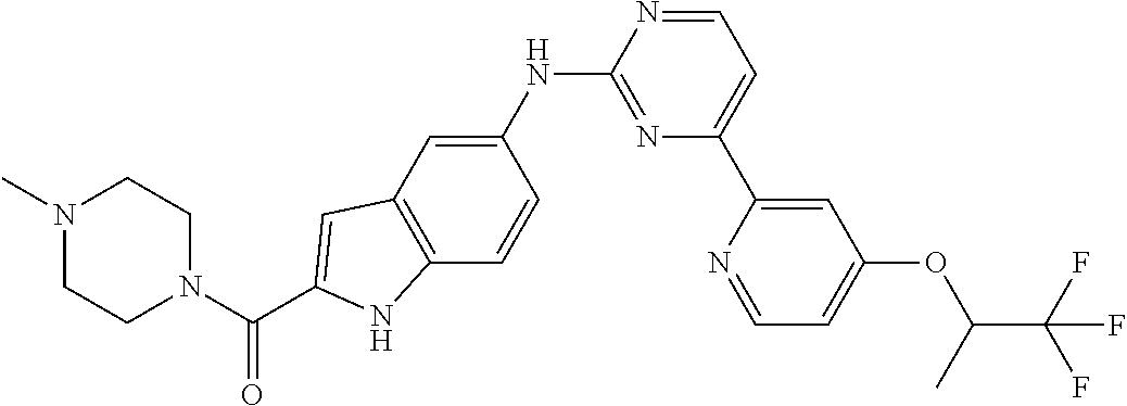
C1N(C)CCN(C(C2=CC3=C(C=CC(NC4=NC(C5=CC(OC(C(F)(F)F)C)=CC=N5)=CC=N4)=C3)N2)=O)C1
